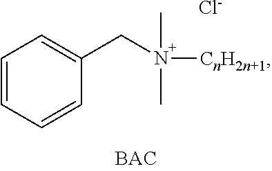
C1=CC=CC(CN(C)(C)[CnH2n+1])=C1.[Cl-]
